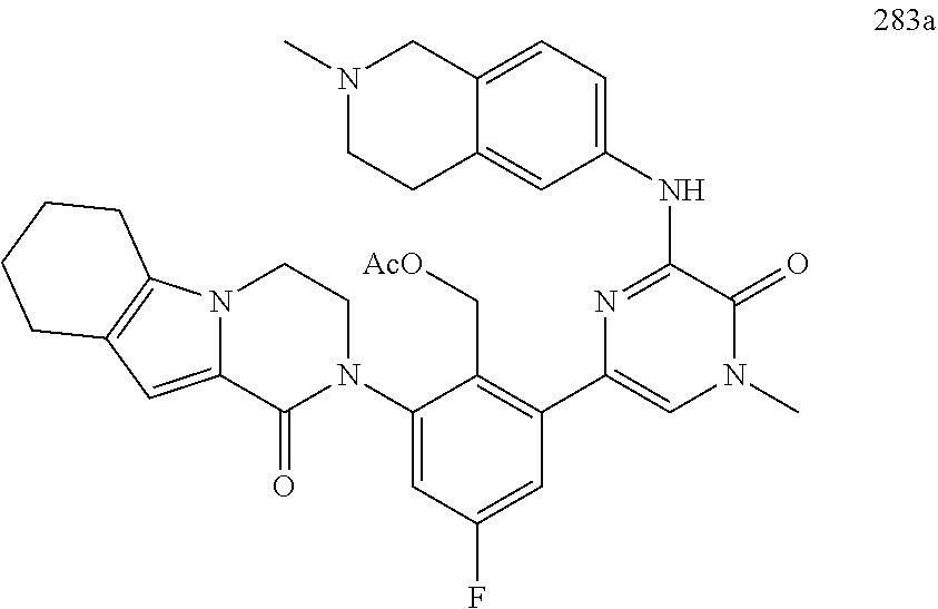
N1=C(NC2=CC=C3C(=C2)CCN(C)C3)C(=O)N(C)C=C1C1=C(C[AcO])C(N2CCN3C(=CC4=C3CCCC4)C2=O)=CC(F)=C1
